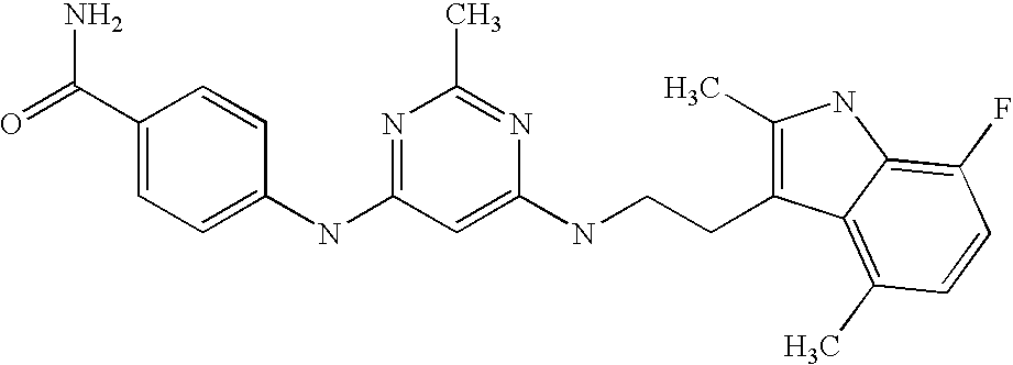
C1(NC2=NC(C)=NC(NCCC3=C(C)NC4=C(F)C=CC(C)=C34)=C2)=CC=C(C(=O)N)C=C1
